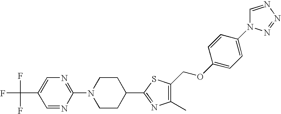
C1(C(F)(F)F)=CN=C(N2CCC(C3=NC(C)=C(COC4=CC=C(N5C=NN=N5)C=C4)S3)CC2)N=C1
